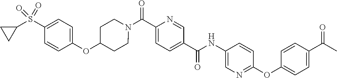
N(C(C1=CC=C(C(=O)N2CCC(OC3=CC=C(S(C4CC4)(=O)=O)C=C3)CC2)N=C1)=O)C1=CN=C(OC2=CC=C(C(=O)C)C=C2)C=C1
